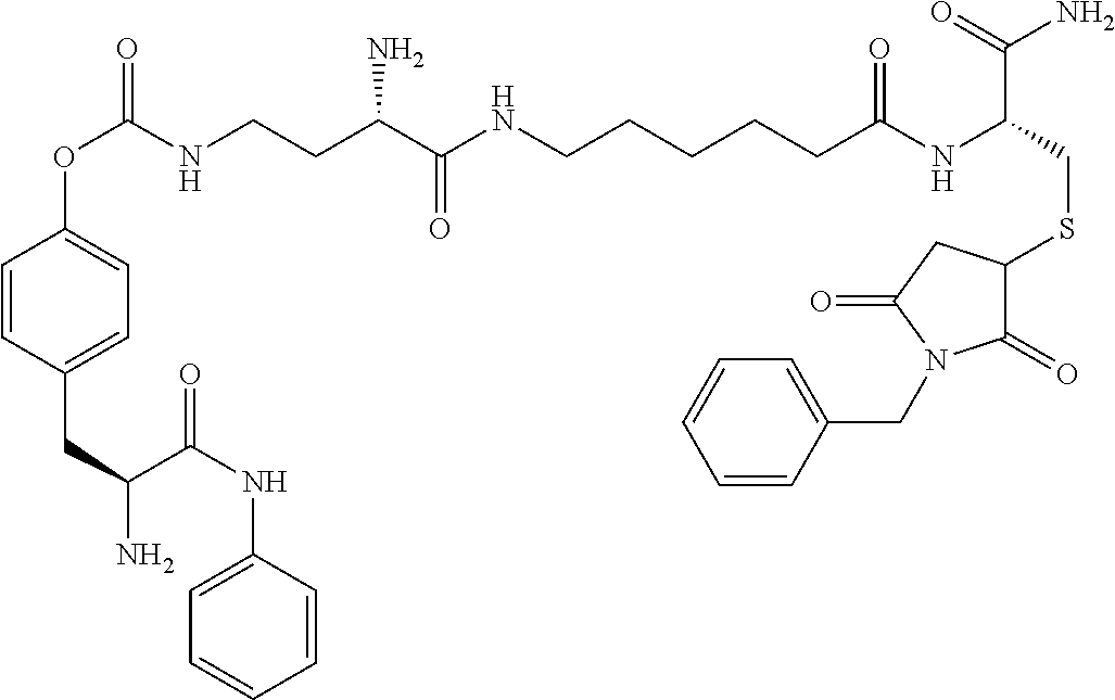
NC(C(NC1=CC=CC=C1)=O)CC1=CC=C(OC(=O)NCCC(C(NCCCCCC(NC(CSC2C(=O)N(CC3=CC=CC=C3)C(=O)C2)C(N)=O)=O)=O)N)C=C1
